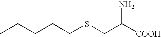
[COOH]C(N)CSCCCCC
